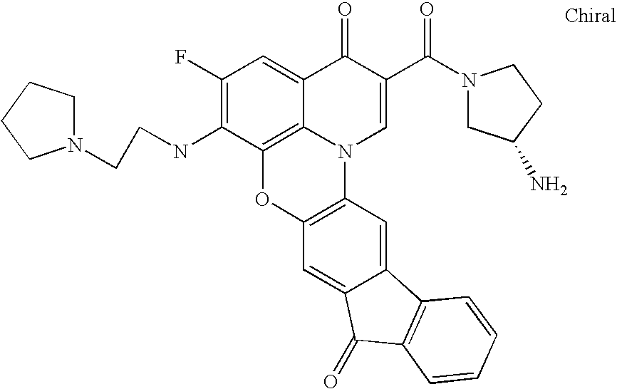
C1(F)=C(NCCN2CCCC2)C2=C3C(=C1)C(=O)C(C(N1CC(N)CC1)=O)=CN3C1=C(O2)C=C2C(=C1)C1=C(C2=O)C=CC=C1
